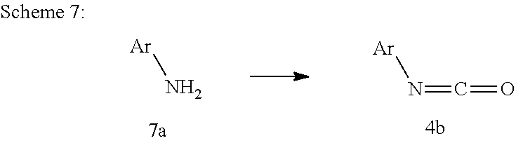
[Ar]N.[Ar]N=C=O
